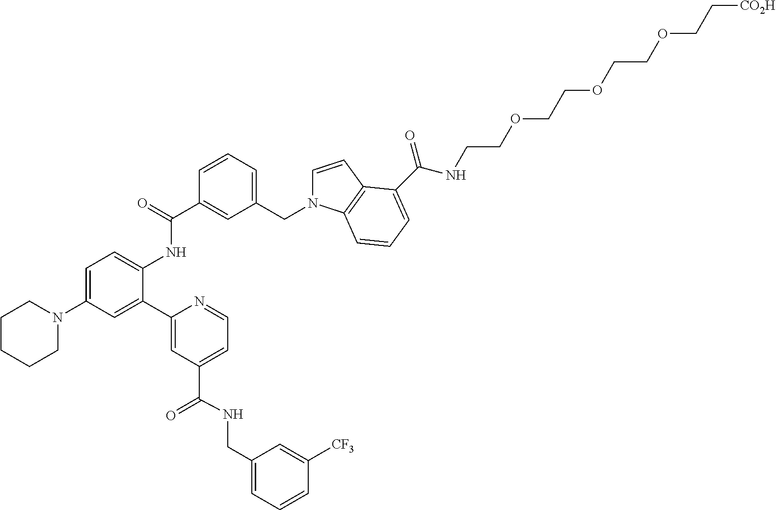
C1=C(N2CCCCC2)C=C(C2=CC(C(NCC3=CC=CC([CF3])=C3)=O)=CC=N2)C(NC(C2=CC(CN3C=CC4=C3C=CC=C4C(NCCOCCOCCOCC[CO2H])=O)=CC=C2)=O)=C1
